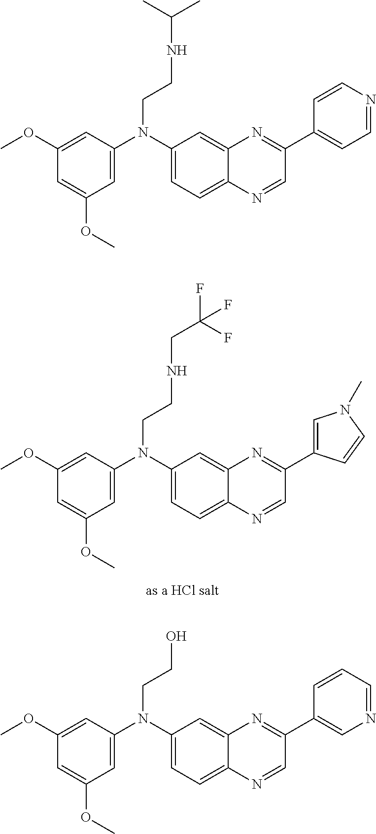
C1=C(N(C2=CC=C3C(=C2)N=C(C2=CC=NC=C2)C=N3)CCNC(C)C)C=C(OC)C=C1OC.C1=C(N(C2=CC=C3C(=C2)N=C(C2=CN(C)C=C2)C=N3)CCNCC(F)(F)F)C=C(OC)C=C1OC.C1=C(N(C2=CC=C3C(=C2)N=C(C2=CN=CC=C2)C=N3)CCO)C=C(OC)C=C1OC
